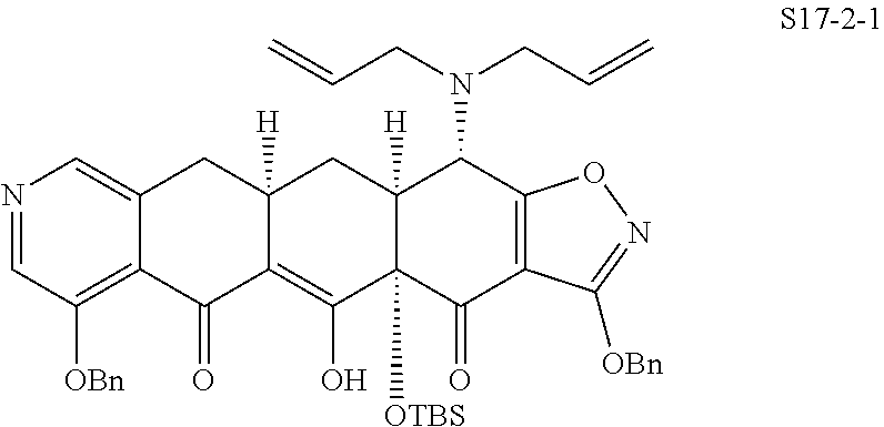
C12=CN=CC([OBn])=C1C(=O)C1=C(O)C3([OTBS])C([H])(CC1([H])C2)C(N(CC=C)CC=C)C1=C(C3=O)C([OBn])=NO1
